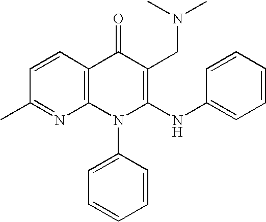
N1=C(C)C=CC2=C1N(C1=CC=CC=C1)C(NC1=CC=CC=C1)=C(CN(C)C)C2=O
